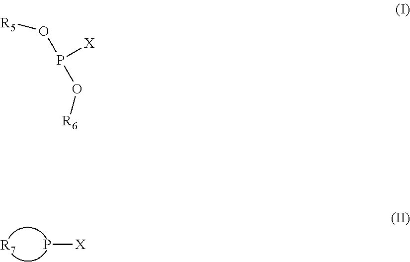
P[X].[R7].O([R6])P(O[R5])[X]
